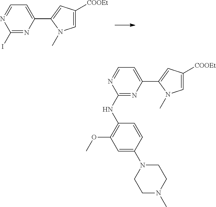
C1(I)=NC(C2=CC([COOEt])=CN2C)=CC=N1.C1(NC2=C(OC)C=C(N3CCN(C)CC3)C=C2)=NC(C2=CC([COOEt])=CN2C)=CC=N1
